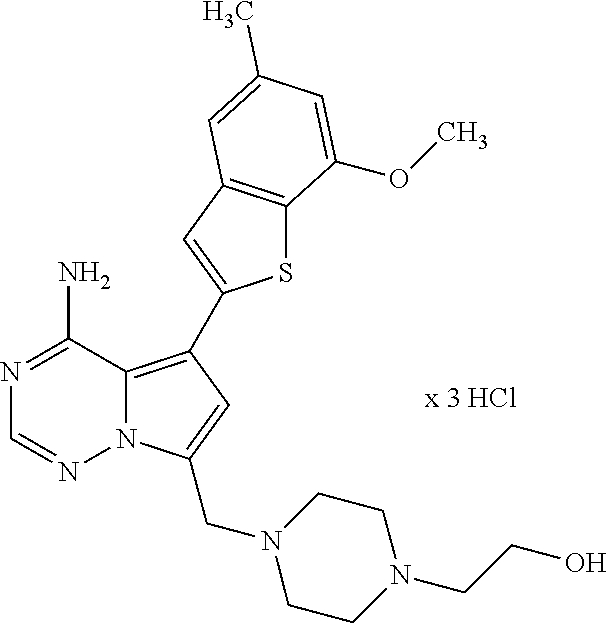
S1C2=C(C=C1C1=C3N(N=CN=C3N)C(CN3CCN(CCO)CC3)=C1)C=C(C)C=C2OC
